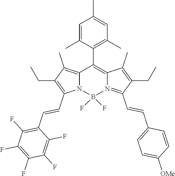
C12=C(C)C(CC)=C(C=CC3=C(F)C(F)=C(F)C(F)=C3F)N1B(F)(F)N1=C(C=CC3=CC=C([OMe])C=C3)C(CC)=C(C)C1=C2C1=C(C)C=C(C)C=C1C
